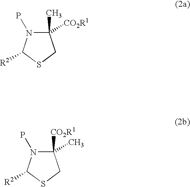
C1(C)([CO2R1])N(P)C([R2])SC1.C1([CO2R1])(C)N(P)C([R2])SC1
